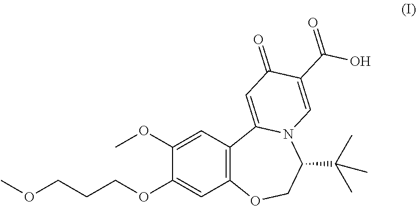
C12=C(C=C(OC)C(OCCCOC)=C1)C1=CC(=O)C(C(=O)O)=CN1C(C(C)(C)C)CO2
